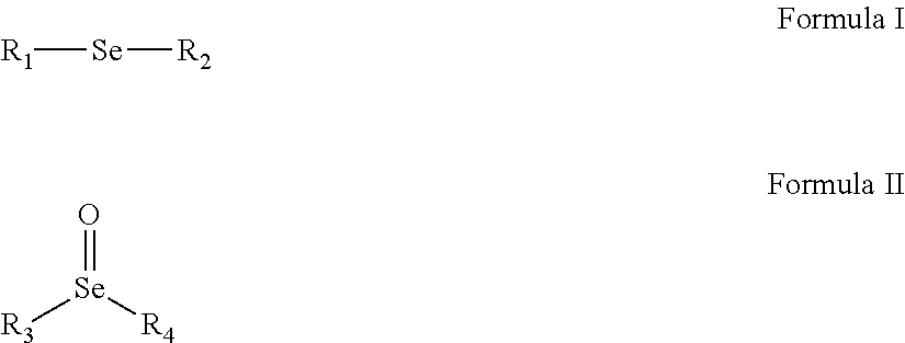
[R1][Se][R2].O=[Se]([R4])[R3]
